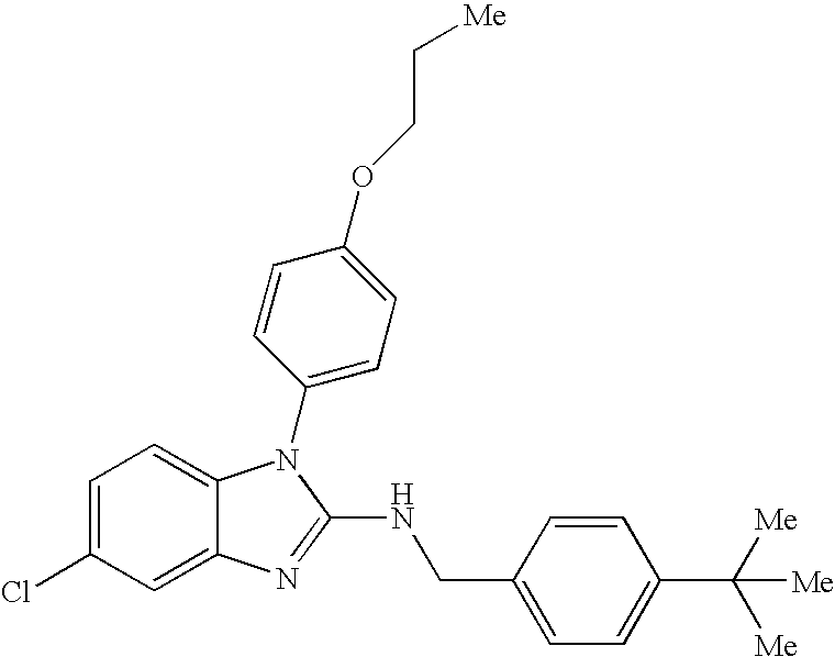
C1=C(Cl)C=C2C(=C1)N(C1=CC=C(OCC[Me])C=C1)C(NCC1=CC=C(C([Me])([Me])[Me])C=C1)=N2
